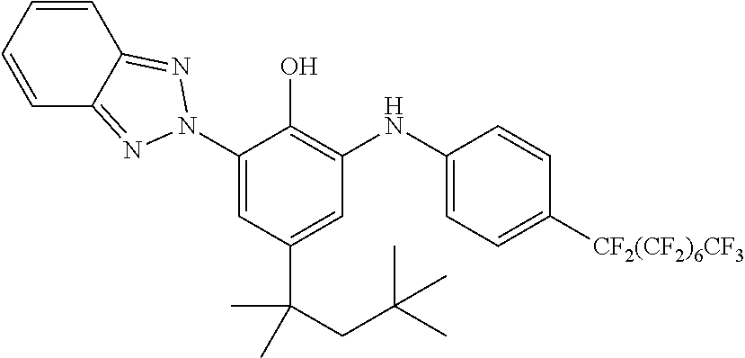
C1(N2N=C3C=CC=CC3=N2)=CC(C(CC(C)(C)C)(C)C)=CC(NC2=CC=C([CF2(CF2)6CF3])C=C2)=C1O
